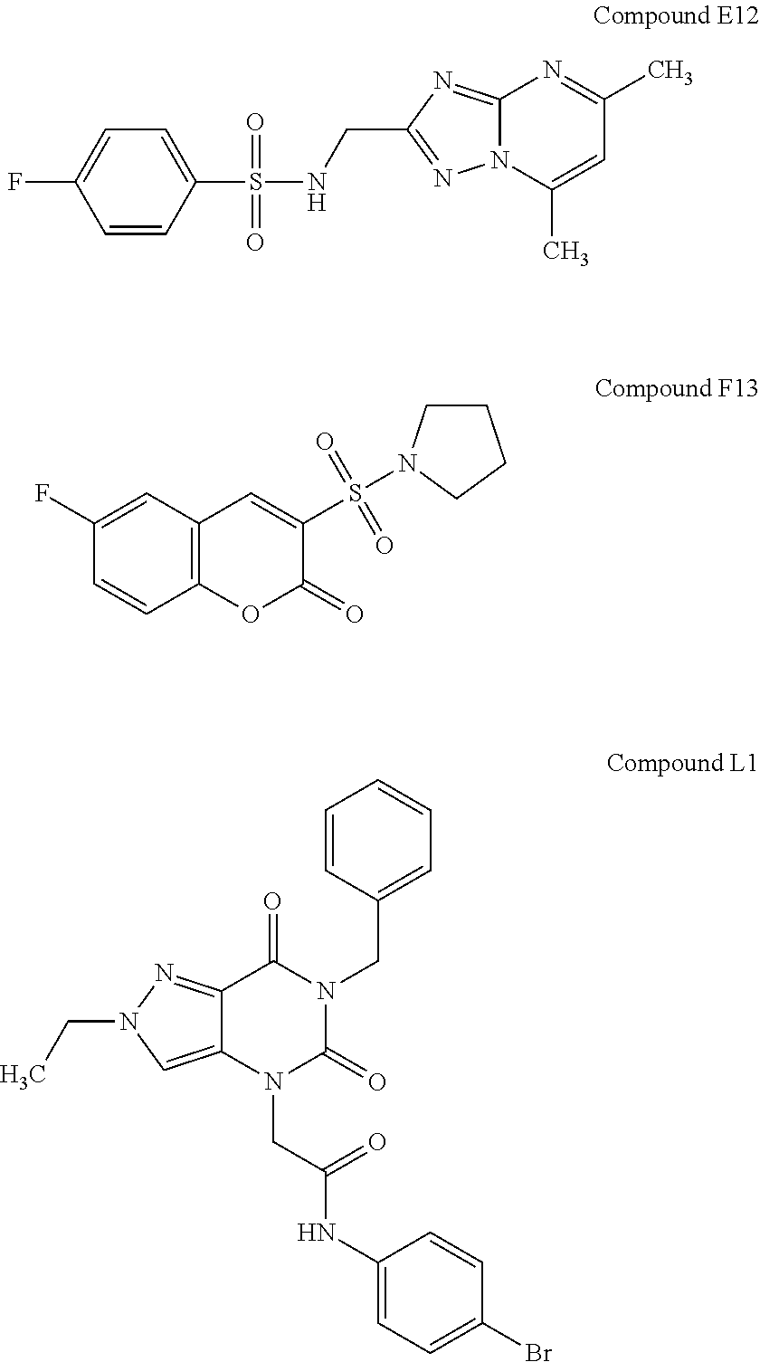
C1(F)=CC2=C(C=C1)OC(=O)C(S(=O)(=O)N1CCCC1)=C2.C12=NN(CC)C=C1N(CC(NC1=CC=C(Br)C=C1)=O)C(=O)N(CC1=CC=CC=C1)C2=O.C1=CC(S(NCC2=NN3C(=N2)N=C(C)C=C3C)(=O)=O)=CC=C1F
